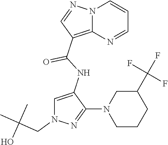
N12C(=C(C(NC3=CN(CC(C)(C)O)N=C3N3CCCC(C(F)(F)F)C3)=O)C=N1)N=CC=C2
